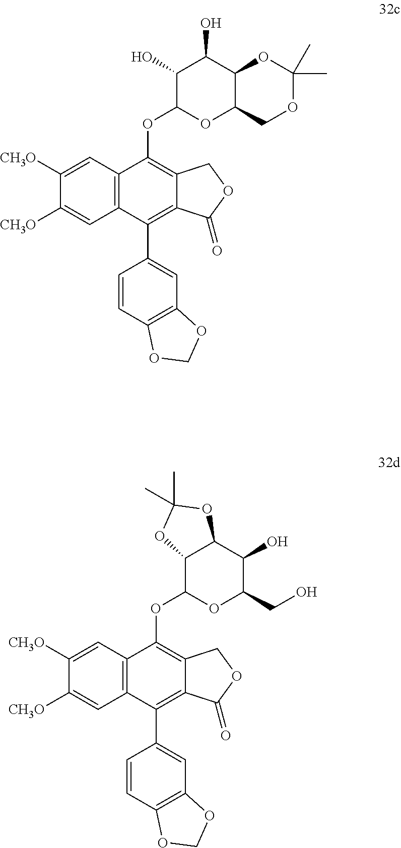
C12=C(C=C([CH3O])C([CH3O])=C1)C(OC1OC3C(C(O)C1O)OC(C)(C)OC3)=C1C(=C2C2=CC3=C(C=C2)OCO3)C(=O)OC1.C12=C(C=C([CH3O])C([CH3O])=C1)C(OC1OC(CO)C(O)C3C1OC(C)(C)O3)=C1C(=C2C2=CC3=C(C=C2)OCO3)C(=O)OC1
